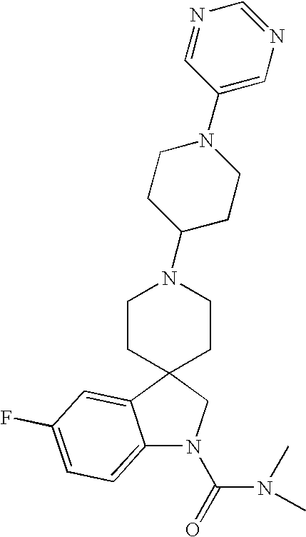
C12=CC=C(F)C=C1C1(CN2C(=O)N(C)C)CCN(C2CCN(C3=CN=CN=C3)CC2)CC1
